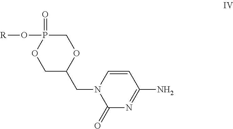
C1P(=O)(O[R])OCC(CN2C(=O)N=C(N)C=C2)O1
